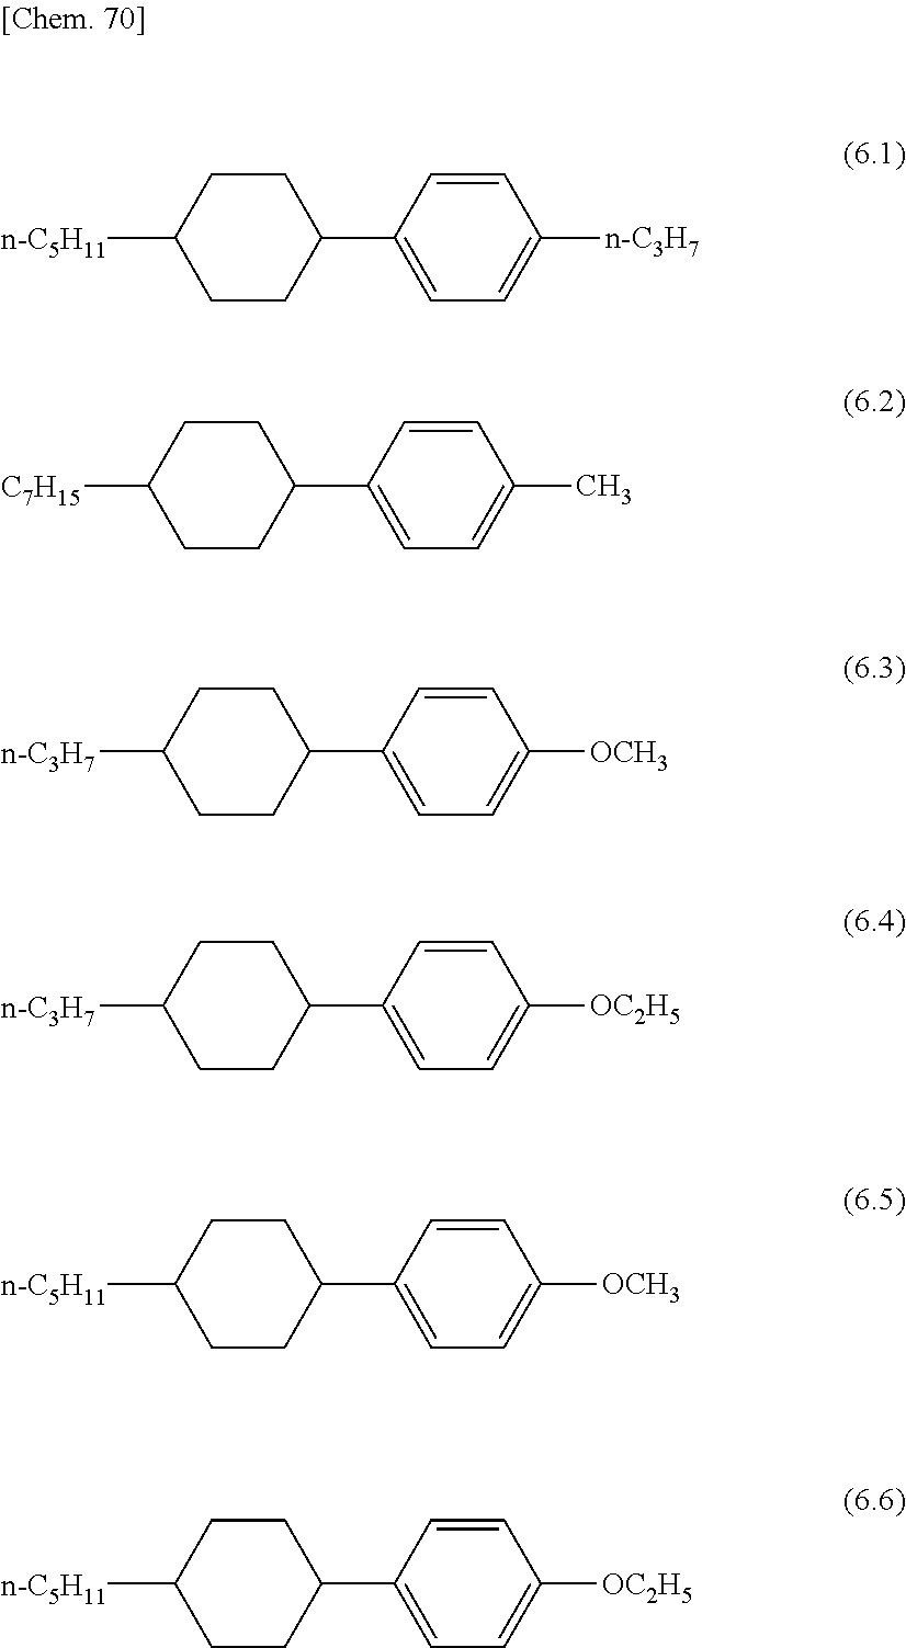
[n-C5H11]C1CCC(C2=CC=C([n-C3H7])C=C2)CC1.[C7H15]C1CCC(C2=CC=C(C)C=C2)CC1.[n-C3H7]C1CCC(C2=CC=C([OCH3])C=C2)CC1.[n-C3H7]C1CCC(C2=CC=C([OC2H5])C=C2)CC1.[n-C5H11]C1CCC(C2=CC=C([OCH3])C=C2)CC1.[n-C5H11]C1CCC(C2=CC=C([OC2H5])C=C2)CC1
